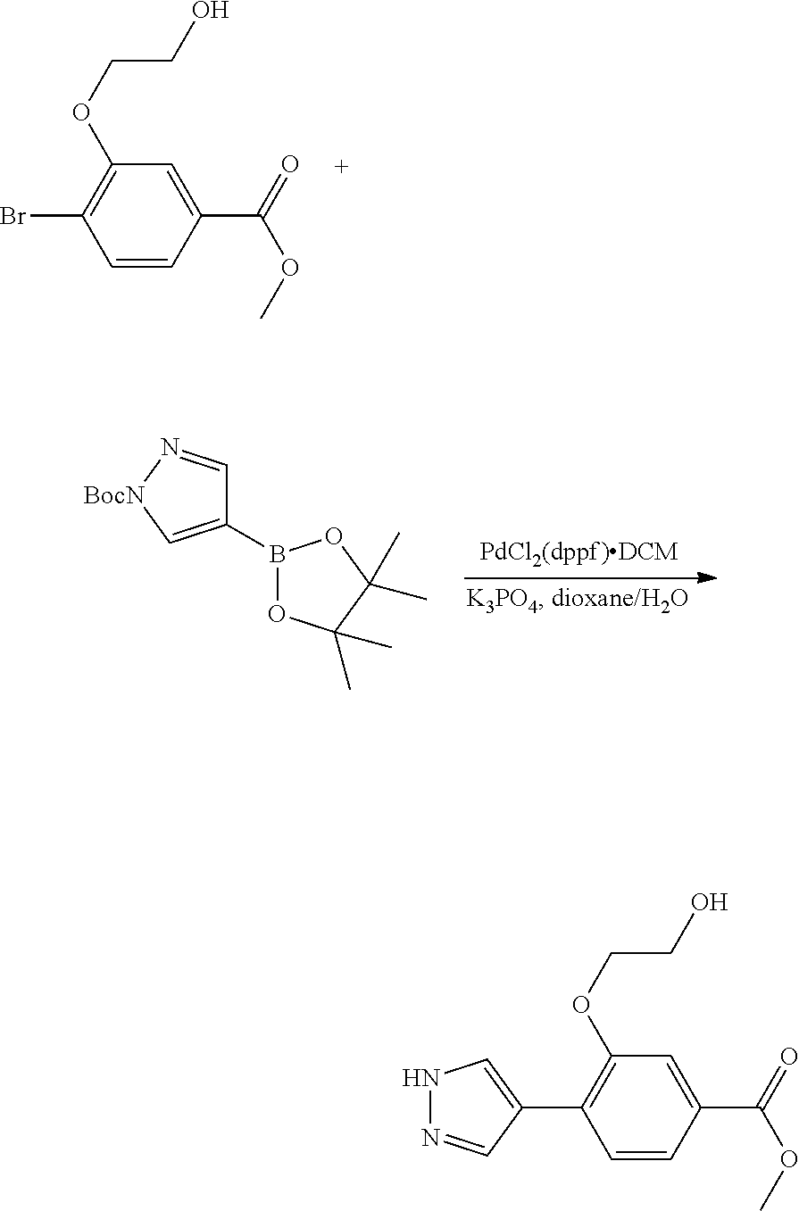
C1(OCCO)=C(C2=CNN=C2)C=CC(C(=O)OC)=C1.C1(OCCO)=C(Br)C=CC(C(=O)OC)=C1.C1(B2OC(C)(C)C(C)(C)O2)=C[BocN]N=C1
